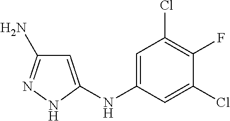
C1=C(NC2=CC(Cl)=C(F)C(Cl)=C2)NN=C1N
